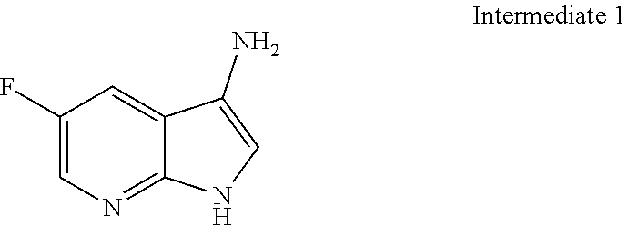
C1(F)=CN=C2C(=C1)C(N)=CN2
